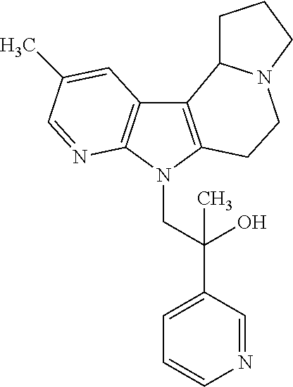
C12=C(N(CC(C3=CC=CN=C3)(O)C)C3=C1C=C(C)C=N3)CCN1C2CCC1
